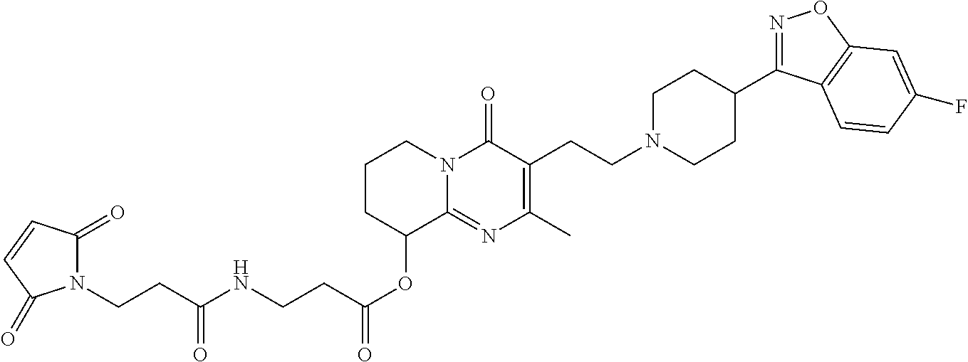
C1CC(OC(CCNC(CCN2C(=O)C=CC2=O)=O)=O)C2=NC(C)=C(CCN3CCC(C4=NOC5=C4C=CC(F)=C5)CC3)C(=O)N2C1
